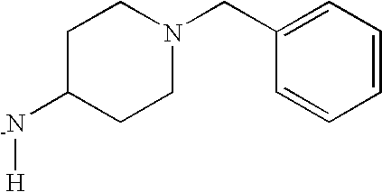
[-N]([H])C1CCN(CC2=CC=CC=C2)CC1
